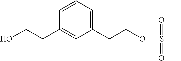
C1=CC=C(CCOS(C)(=O)=O)C=C1CCO
